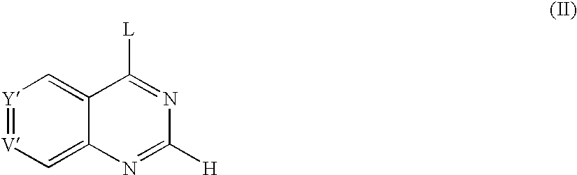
[Y]1=[V]C=C2C(=C1)C([L])=NC([H])=N2
